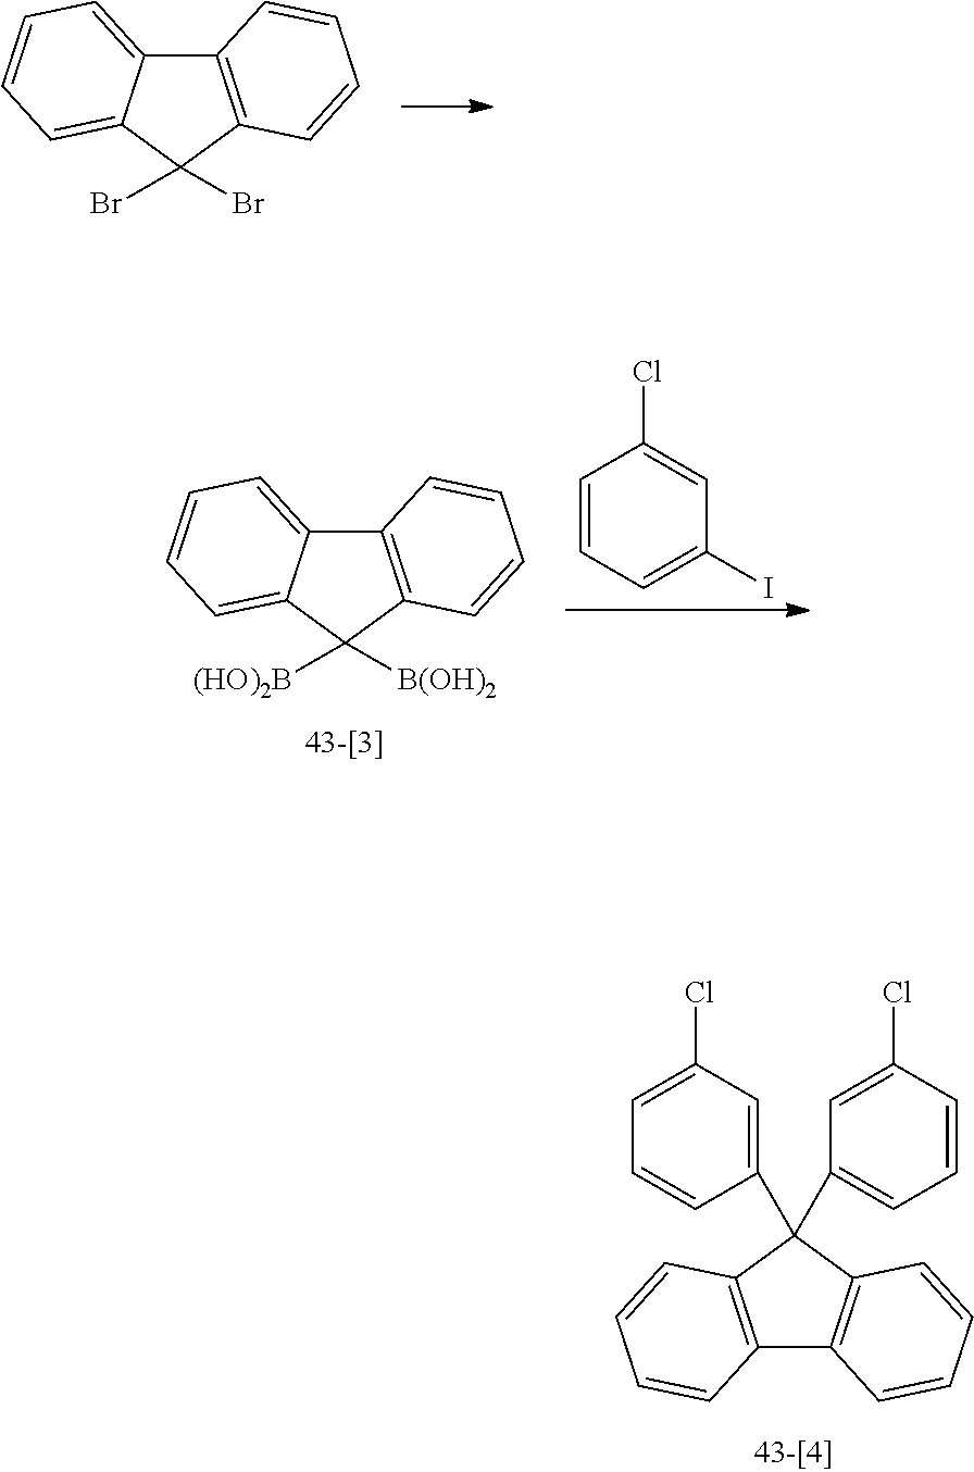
C12=C(C(Br)(Br)C3=CC=CC=C13)C=CC=C2.C12=C(C(C3=CC(Cl)=CC=C3)(C3=CC=CC(Cl)=C3)C3=C1C=CC=C3)C=CC=C2.C12=C(C([B(OH)2])([(HO)2B])C3=CC=CC=C13)C=CC=C2.C1=CC=C(I)C=C1Cl
